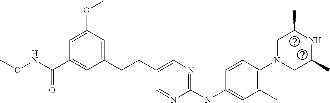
C1(CCC2=CN=C(NC3=CC(C)=C(N4CC(C)NC(C)C4)C=C3)N=C2)=CC(OC)=CC(C(NOC)=O)=C1
